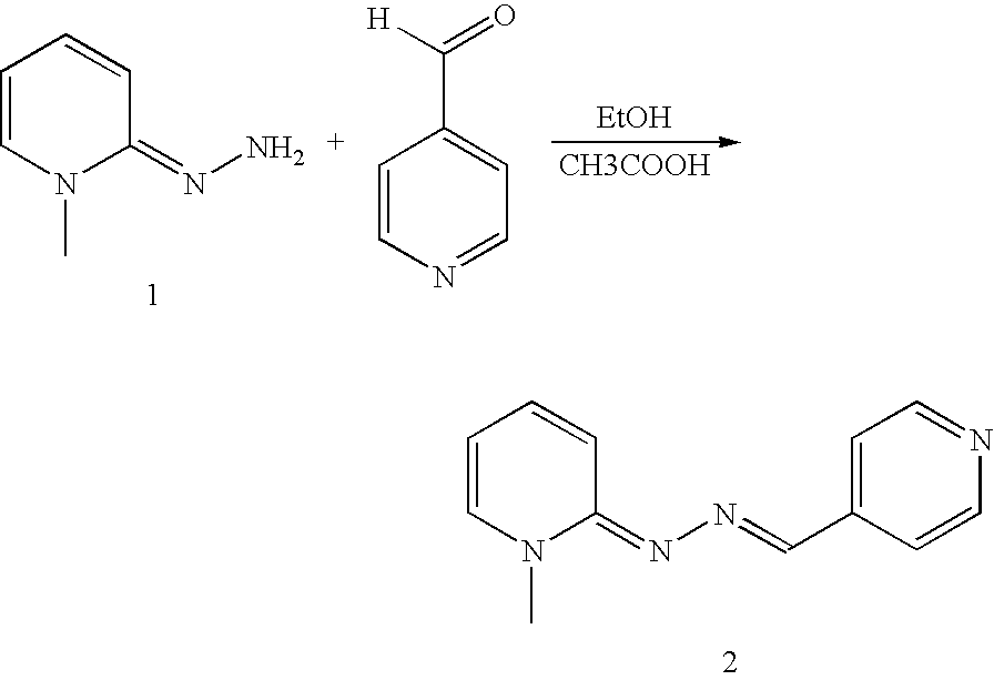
[EtOH].[CH3COOH].C1=CN(C)C(=NN)C=C1.C1=CN=CC=C1C([H])=O.C1=CN(C)C(=NN=CC2=CC=NC=C2)C=C1
